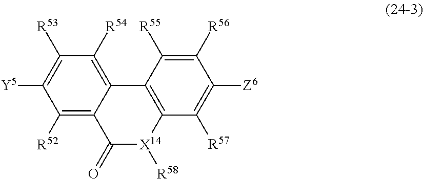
C1([R52])=C2C(=C([R54])C([R53])=C1[Y5])C1=C([X14]([R58])C2=O)C([R57])=C([Z6])C([R56])=C1[R55]
